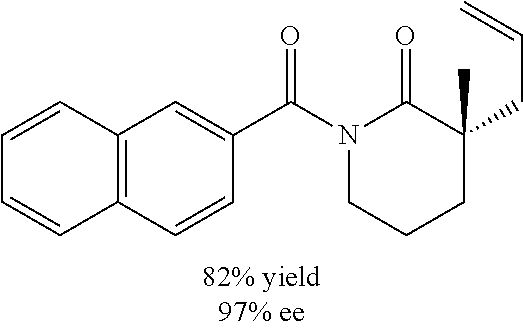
N1(C(C2=CC3=C(C=C2)C=CC=C3)=O)CCCC(CC=C)(C)C1=O
